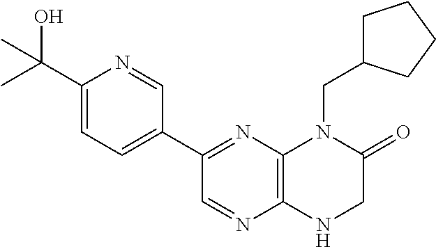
C1(C2=NC3=C(N=C2)NCC(=O)N3CC2CCCC2)=CC=C(C(O)(C)C)N=C1
